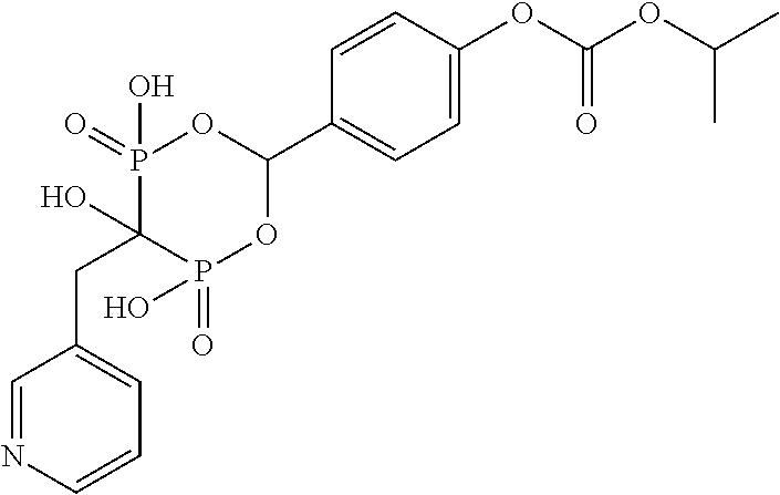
C1=C(OC(OC(C)C)=O)C=CC(C2OP(=O)(O)C(O)(CC3=CC=CN=C3)P(=O)(O)O2)=C1
